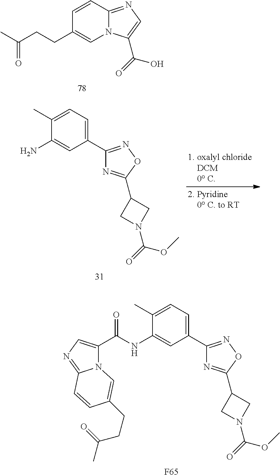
C1(C2=CC=C(C)C(N)=C2)=NOC(C2CN(C(=O)OC)C2)=N1.C1=CC2=NC=C(C(=O)O)N2C=C1CCC(C)=O.C1(C2=CC=C(C)C(NC(C3=CN=C4N3C=C(CCC(=O)C)C=C4)=O)=C2)=NOC(C2CN(C(=O)OC)C2)=N1.[F65]
